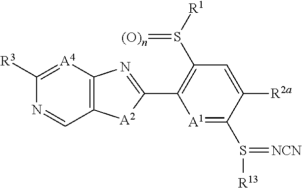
[A1]1=C(S([R13])=[NCN])C([R2a])=CC(S([R1])=[(O)n])=C1C1=NC2=C([A2]1)C=NC([R3])=[A4]2
